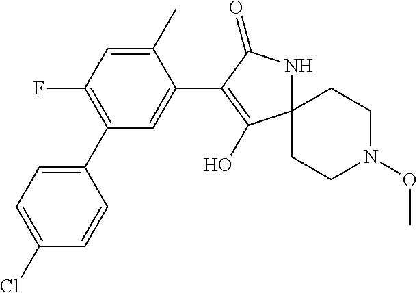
C12(NC(=O)C(C3=CC(C4=CC=C(Cl)C=C4)=C(F)C=C3C)=C1O)CCN(OC)CC2
